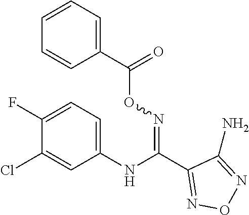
C1(C(NC2=CC=C(F)C(Cl)=C2)=NOC(C2=CC=CC=C2)=O)=NON=C1N
